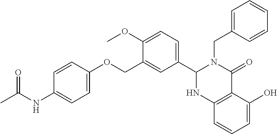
C12=C(C(O)=CC=C1)C(=O)N(CC1=CC=CC=C1)C(C1=CC=C(OC)C(COC3=CC=C(NC(C)=O)C=C3)=C1)N2
